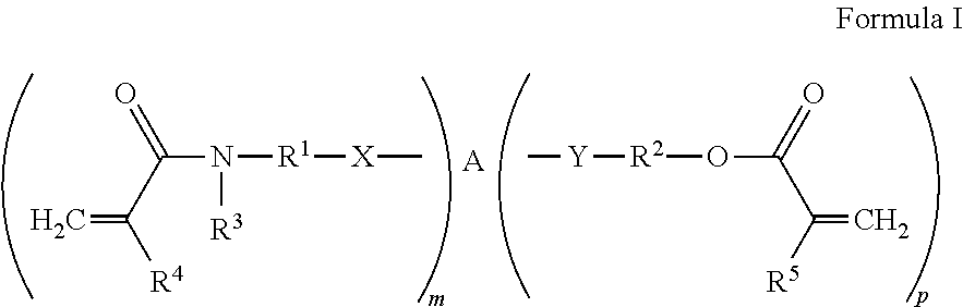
C=C(C(O[R2][Y]C)=O)[R5].C=C(C(N([R3])[R1][X]C)=O)[R4].[A]
